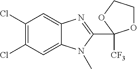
C1(Cl)=C(Cl)C=C2C(=C1)N=C(C1([CF3])OCCO1)N2C
